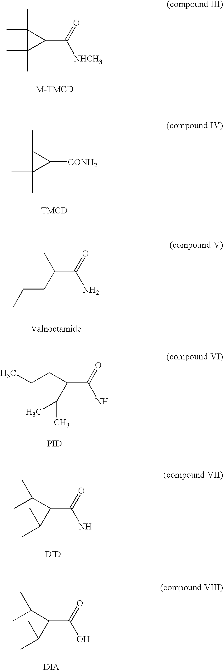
C1(C)(C)C(C)(C)C1C([NHCH3])=O.C1(C)(C)C(C)(C)C1[CONH2].C(C(N)=O)(CC)C(CC)C.CCCC(C(=O)N)C(C)C.[PID].CC(C(C(=O)N)C(C)C)C.[DID].CC(C(C(=O)O)C(C)C)C.[DIA]
